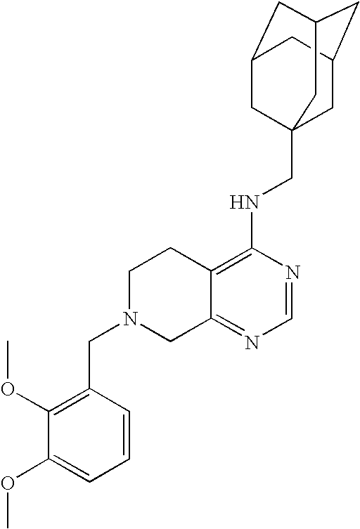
C12=C(NCC34CC5CC(CC(C3)C5)C4)N=CN=C1CN(CC1=C(OC)C(OC)=CC=C1)CC2
